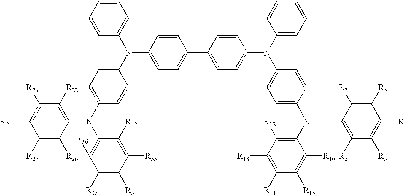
C1=CC(N(C2=CC=CC=C2)C2=CC=C(N(C3=C([R36])C([R35])=C([R34])C([R33])=C3[R32])C3=C([R22])C([R23])=C([R24])C([R25])=C3[R26])C=C2)=CC=C1C1=CC=C(N(C2=CC=CC=C2)C2=CC=C(N(C3=C([R12])C([R13])=C([R14])C([R15])=C3[R16])C3=C([R6])C([R5])=C([R4])C([R3])=C3[R2])C=C2)C=C1
